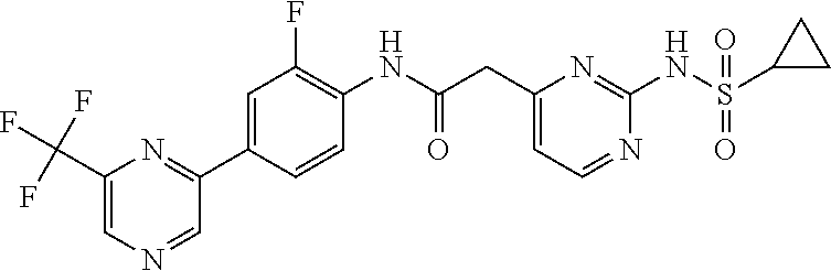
C1(CC(NC2=C(F)C=C(C3=NC(C(F)(F)F)=CN=C3)C=C2)=O)=CC=NC(NS(C2CC2)(=O)=O)=N1
